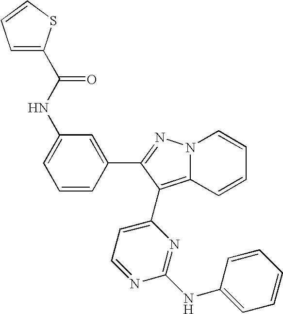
C1=C(NC(C2=CC=CS2)=O)C=C(C2=NN3C(=C2C2=CC=NC(NC4=CC=CC=C4)=N2)C=CC=C3)C=C1
